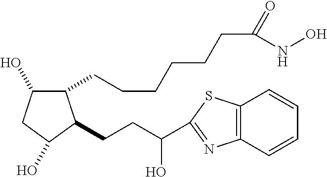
C1(CCCCCCC(=O)NO)C(O)CC(O)C1CCC(O)C1=NC2=C(S1)C=CC=C2
